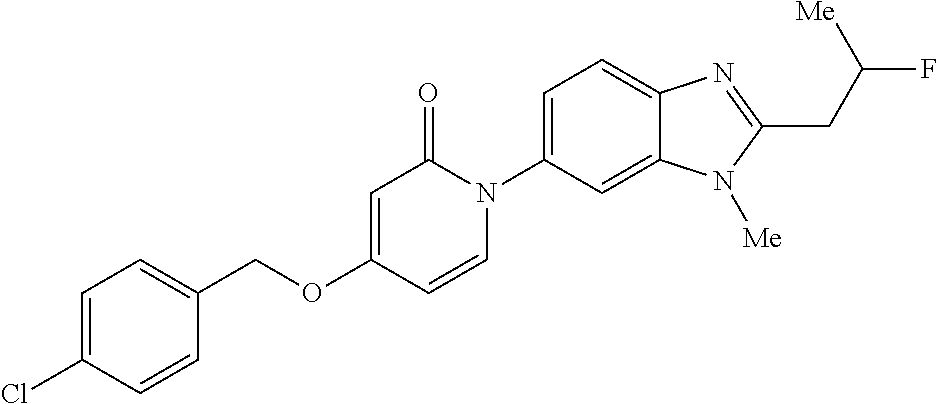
C1(COC2=CC(=O)N(C3=CC=C4C(=C3)N([Me])C(CC([Me])F)=N4)C=C2)=CC=C(Cl)C=C1
